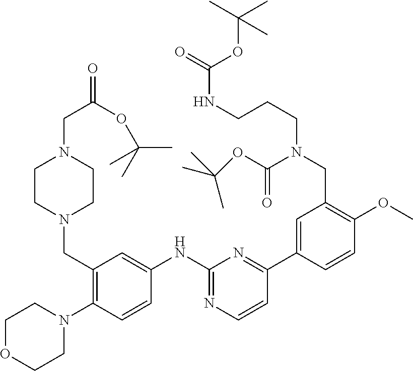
C1(CN2CCN(CC(OC(C)(C)C)=O)CC2)=C(N2CCOCC2)C=CC(NC2=NC=CC(C3=CC(CN(CCCNC(=O)OC(C)(C)C)C(OC(C)(C)C)=O)=C(OC)C=C3)=N2)=C1
